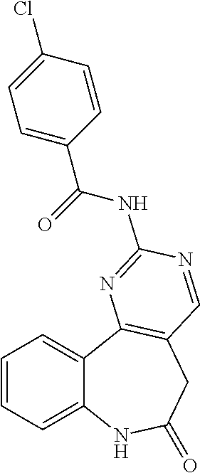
C12=CC=CC=C1C1=C(CC(=O)N2)C=NC(NC(C2=CC=C(Cl)C=C2)=O)=N1
